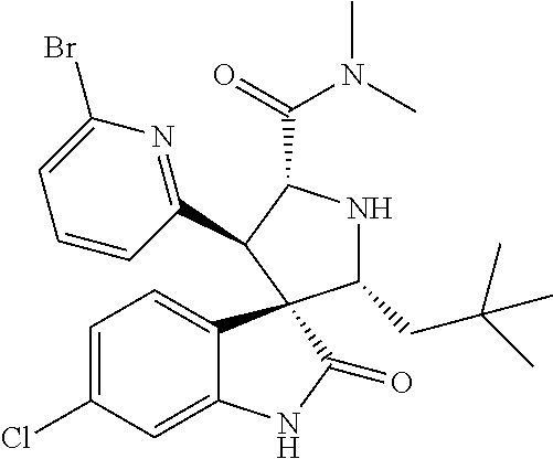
C1=C(Cl)C=C2C(=C1)C1(C(=O)N2)C(CC(C)(C)C)NC(C(=O)N(C)C)C1C1=NC(Br)=CC=C1
